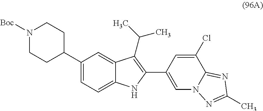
N1([Boc])CCC(C2=CC=C3C(=C2)C(C(C)C)=C(C2=CN4C(=NC(C)=N4)C(Cl)=C2)N3)CC1
